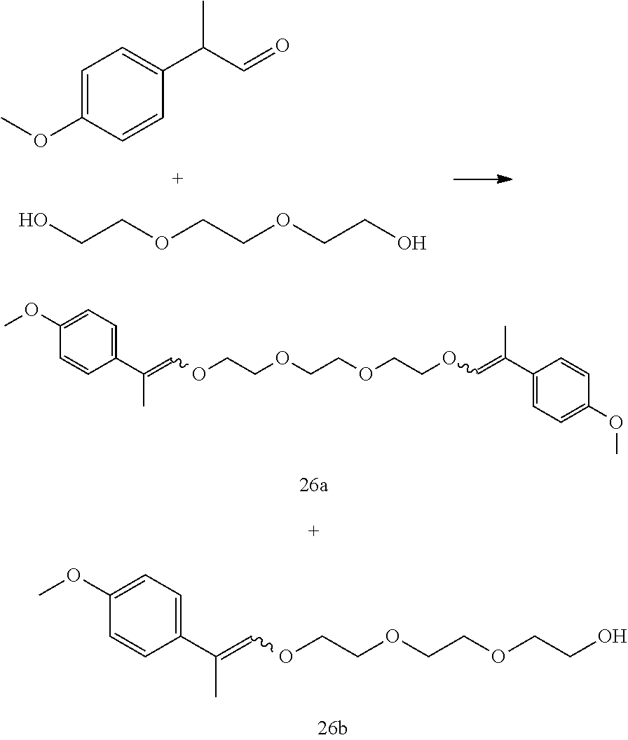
C1(OC)=CC=C(C(C)=COCCOCCOCCO)C=C1.C(C1=CC=C(OC)C=C1)(C=O)C.OCCOCCOCCO.C1(OC)=CC=C(C(C)=COCCOCCOCCOC=C(C)C2=CC=C(OC)C=C2)C=C1
